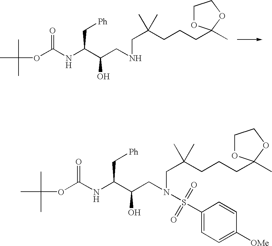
CC(C)(C)OC(NC(C(CNCC(CCCC1(C)OCCO1)(C)C)O)C[Ph])=O.CC(C)(C)OC(NC(C(CN(CC(CCCC1(C)OCCO1)(C)C)S(C1=CC=C([OMe])C=C1)(=O)=O)O)C[Ph])=O
